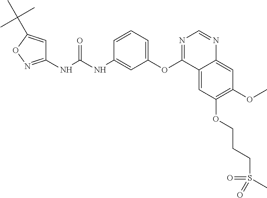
C1(NC(NC2=CC(OC3=NC=NC4=CC(OC)=C(OCCCS(C)(=O)=O)C=C34)=CC=C2)=O)=NOC(C(C)(C)C)=C1
